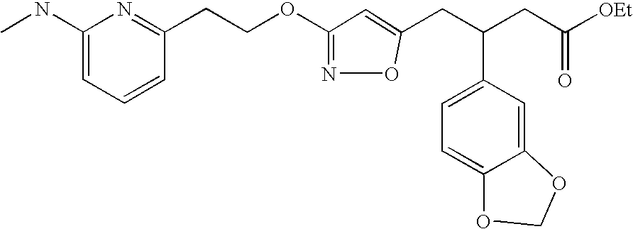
CNC1=CC=CC(CCOC2=NOC(CC(CC([OEt])=O)C3=CC=C4C(=C3)OCO4)=C2)=N1
